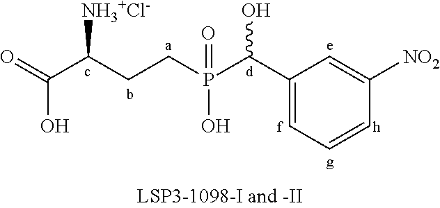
[NH3+Cl-]C(C(=O)O)CCP(C(C1=CC=CC([NO2])=C1)O)(O)=O
